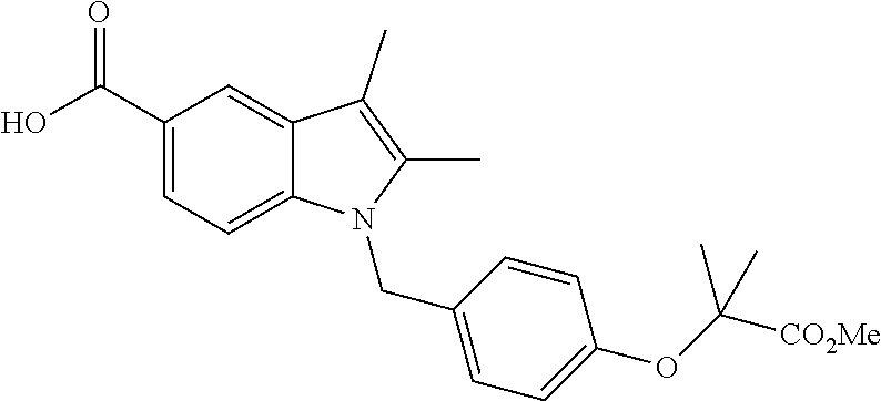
O=C(C1=CC=C2C(=C1)C(C)=C(C)N2CC1=CC=C(OC(C)([CO2Me])C)C=C1)O
